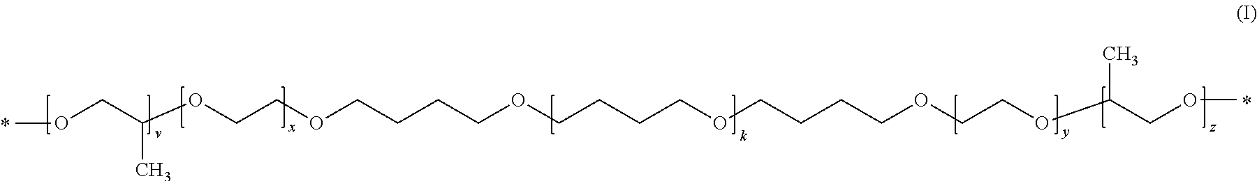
O(CC(OCCOCCCCOCCCCOCCCCOCCOC(COC)C)C)C
